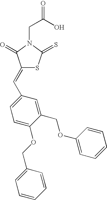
C(N1C(=O)C(=CC2=CC=C(OCC3=CC=CC=C3)C(COC3=CC=CC=C3)=C2)SC1=S)C(=O)O
